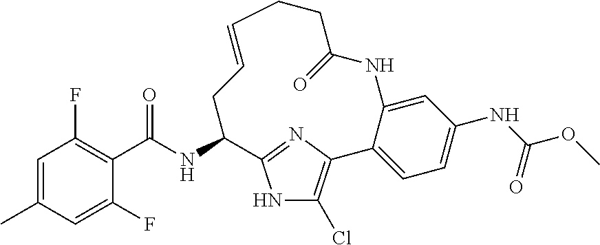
C1(C(NC2CC=CCCC(=O)NC3=CC(NC(OC)=O)=CC=C3C3=C(Cl)NC2=N3)=O)=C(F)C=C(C)C=C1F
